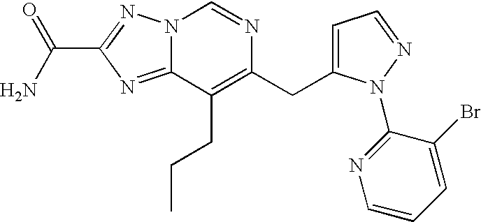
C1=C(Br)C(N2C(CC3=C(CCC)C4=NC(C(=O)N)=NN4C=N3)=CC=N2)=NC=C1
